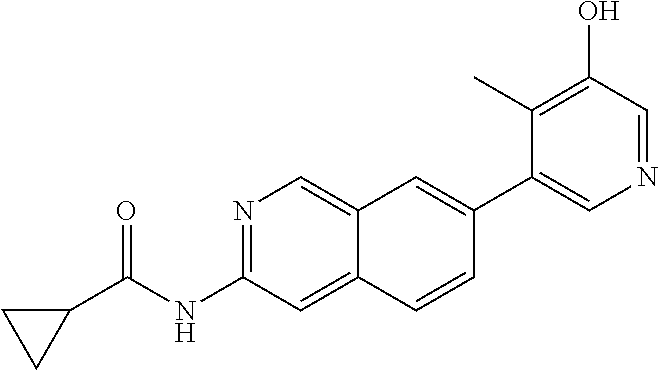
C1(C2=CC3=CN=C(NC(=O)C4CC4)C=C3C=C2)=CN=CC(O)=C1C
